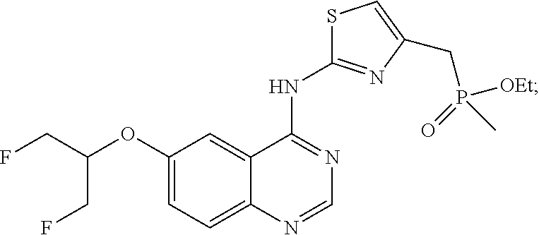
O(C1=CC=C2C(=C1)C(NC1=NC(CP(C)(=O)[OEt])=CS1)=NC=N2)C(CF)CF
